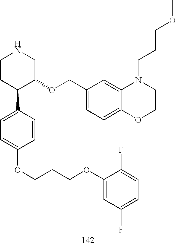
C1CC(C2=CC=C(OCCCOC3=CC(F)=CC=C3F)C=C2)C(OCC2=CC=C3C(=C2)N(CCCOC)CCO3)CN1
